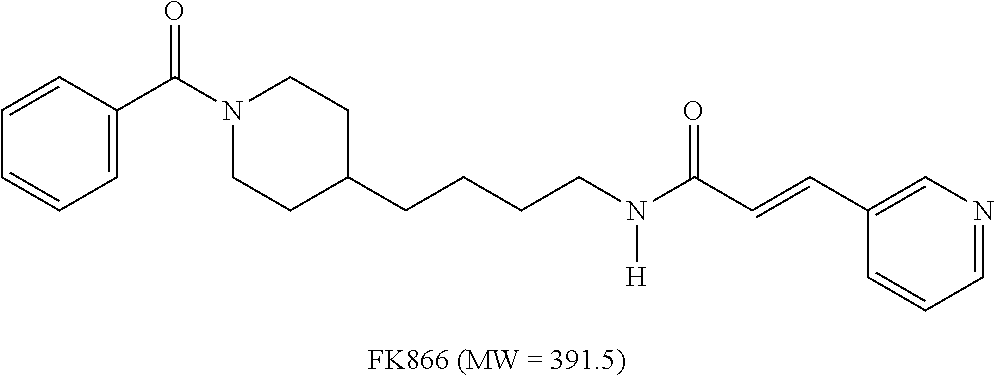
C1=CC=C(C(N2CCC(CCCCN(C(C=CC3=CN=CC=C3)=O)[H])CC2)=O)C=C1
